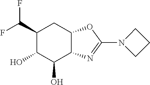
C1(C(F)F)C(O)C(O)C2C(C1)OC(N1CCC1)=N2
